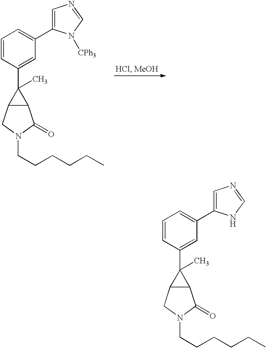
C1=CC(C2(C)C3C2C(=O)N(CCCCCC)C3)=CC(C2=CN=CN2[CPh3])=C1.C1=CC(C2(C)C3C2C(=O)N(CCCCCC)C3)=CC(C2=CN=CN2)=C1
